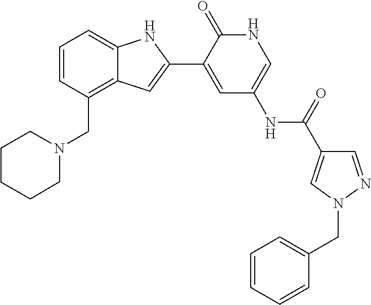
C1=CC(CN2CCCCC2)=C2C(=C1)NC(C1=CC(NC(=O)C3=CN(CC4=CC=CC=C4)N=C3)=CNC1=O)=C2
